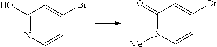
C1(O)=NC=CC(Br)=C1.C1(=O)N([Me])C=CC(Br)=C1
